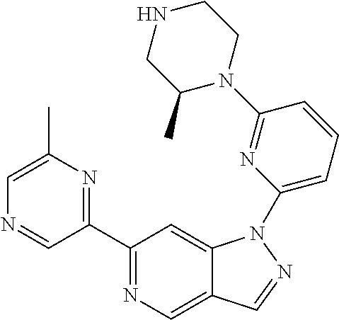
C1(C2=NC(C)=CN=C2)=NC=C2C(=C1)N(C1=CC=CC(N3CCNCC3C)=N1)N=C2
